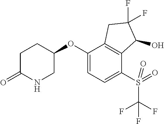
C1(OC2CCC(=O)NC2)=CC=C(S(C(F)(F)F)(=O)=O)C2=C1CC(F)(F)C2O
